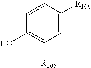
C1(O)=C([R105])C=C([R106])C=C1
